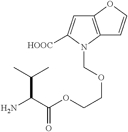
C12=C(N(COCCOC(C(N)C(C)C)=O)C([HOOC])=C1)C=CO2
